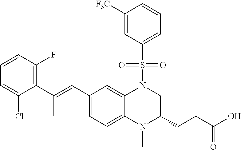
C1=CC(F)=C(C(=CC2=CC=C3C(=C2)N(S(C2=CC=CC([F3C])=C2)(=O)=O)CC(CCC(O)=O)N3C)C)C(Cl)=C1
